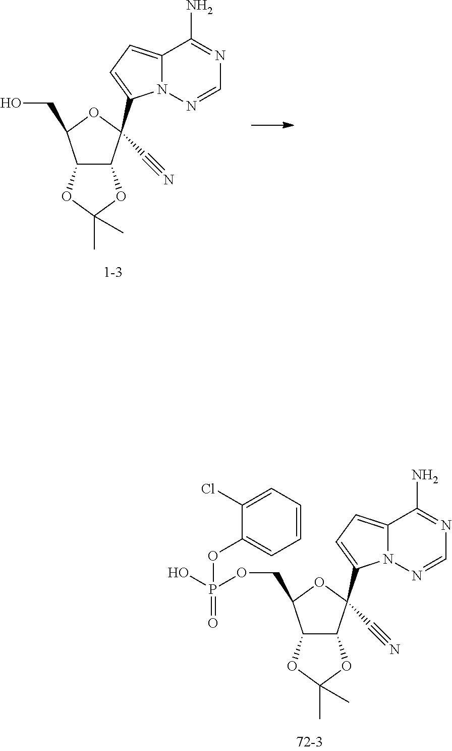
C(C1(C2=CC=C3N2N=CN=C3N)C2C(C(COP(O)(=O)OC3=CC=CC=C3Cl)O1)OC(C)(C)O2)#N.C(C1(C2=CC=C3N2N=CN=C3N)C2C(C(CO)O1)OC(C)(C)O2)#N
